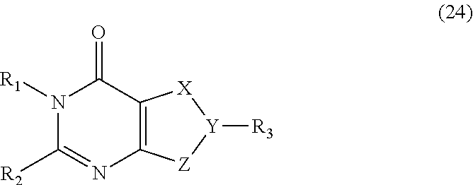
C12=C(C(=O)N([R1])C([R2])=N1)[X][Y]([R3])[Z]2
